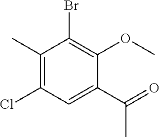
C1(C)=C(Cl)C=C(C(=O)C)C(OC)=C1Br
